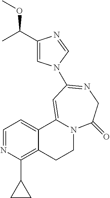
C1=NC(C2CC2)=C2C(=C1)C1=CC(N3C=C(C(C)OC)N=C3)=NCC(=O)N1CC2
